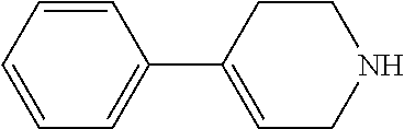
C1=CC=CC(C2=CCNCC2)=C1
